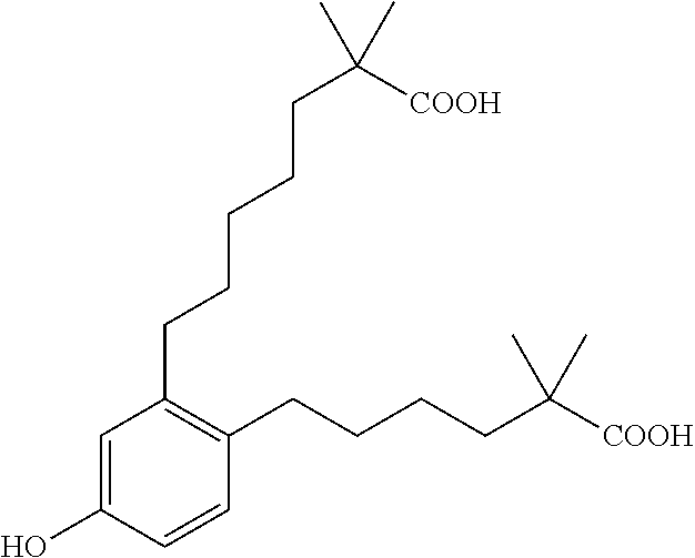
C1=C(O)C=CC(CCCCC([COOH])(C)C)=C1CCCCCC([COOH])(C)C
